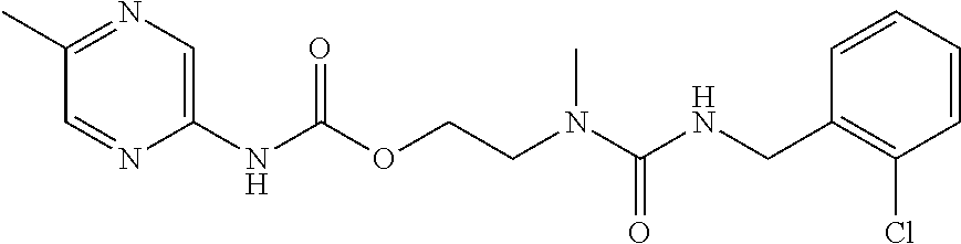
C1=CC(CNC(N(CCOC(NC2=CN=C(C)C=N2)=O)C)=O)=C(Cl)C=C1
